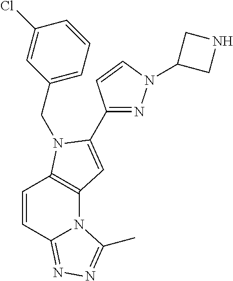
C1=CC2=NN=C(C)N2C2=C1N(CC1=CC=CC(Cl)=C1)C(C1=NN(C3CNC3)C=C1)=C2
